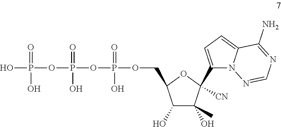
C1(O)C(C)(O)C(C2=CC=C3N2N=CN=C3N)([CN])OC1COP(OP(OP(O)(=O)O)(=O)O)(=O)O
